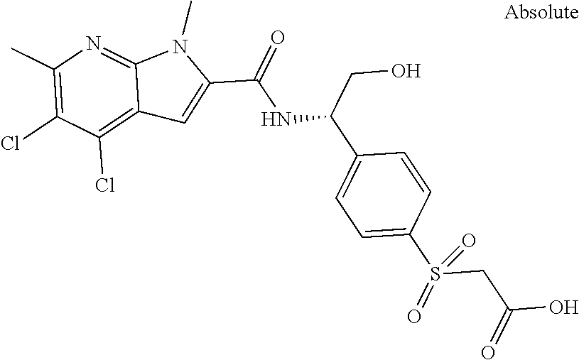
C1(C)=C(Cl)C(Cl)=C2C(=N1)N(C)C(C(=O)NC(C1=CC=C(S(=O)(CC(O)=O)=O)C=C1)CO)=C2
